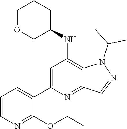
N1(C(C)C)N=CC2=NC(C3=CC=CN=C3OCC)=CC(NC3CCCOC3)=C12
